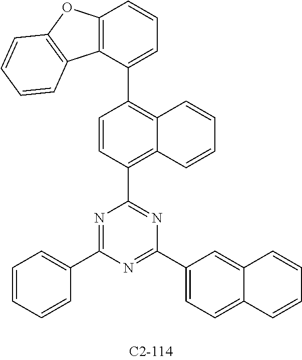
C1=CC=CC(C2=NC(C3=C4C(=C(C5=CC=CC6=C5C5=C(O6)C=CC=C5)C=C3)C=CC=C4)=NC(C3=CC=C4C(=C3)C=CC=C4)=N2)=C1
